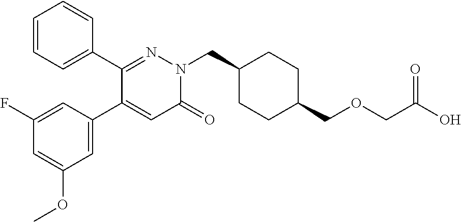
C1=CC=C(C2=NN(CC3CCC(COCC(O)=O)CC3)C(=O)C=C2C2=CC(OC)=CC(F)=C2)C=C1
